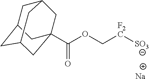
C(OC[F2C][SO3])(=O)C12CC3CC(CC(C1)C3)C2.[Na]
